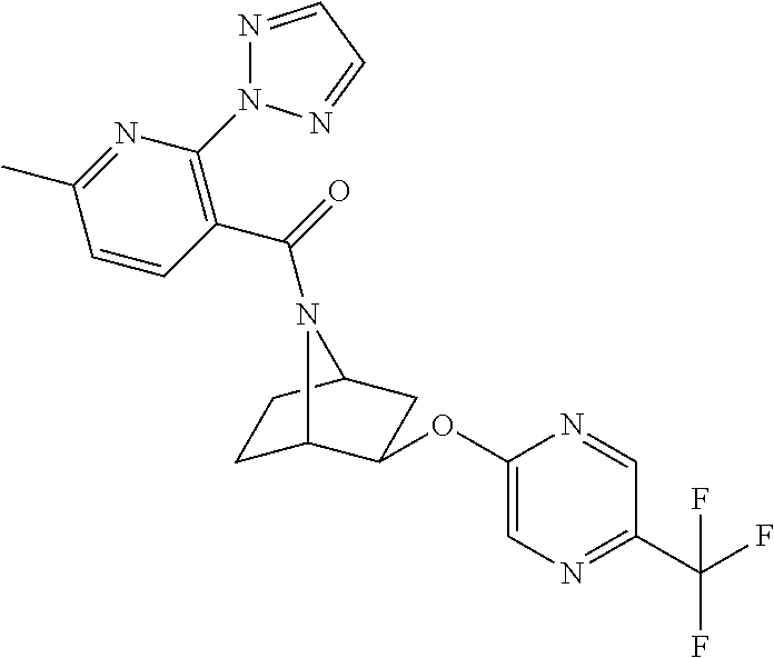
N1=CC=NN1C1=C(C(=O)N2C3CCC2CC3OC2=CN=C(C(F)(F)F)C=N2)C=CC(C)=N1
